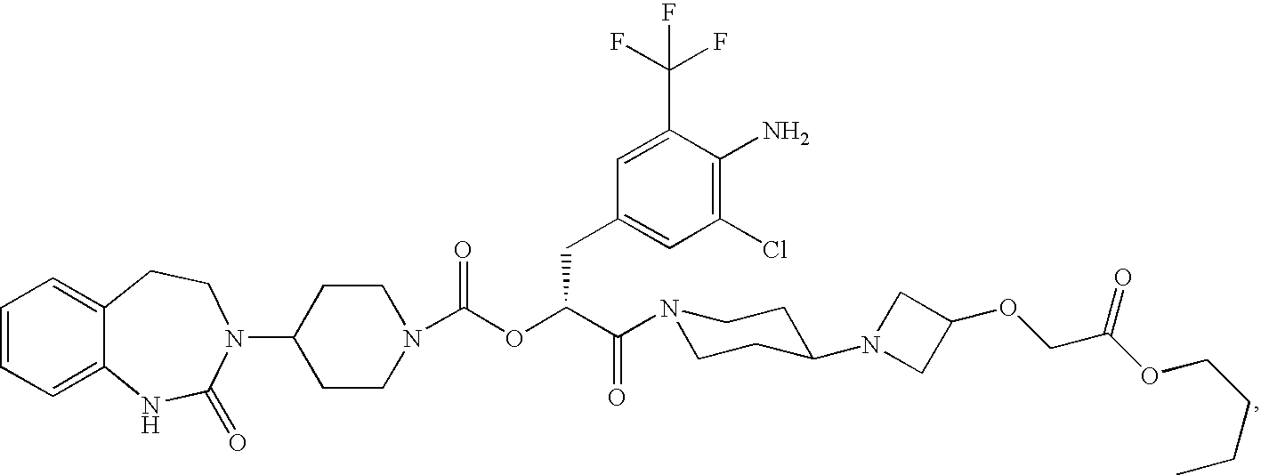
C1=CC=C2C(=C1)CCN(C1CCN(C(OC(C(=O)N3CCC(N4CC(OCC(OCCCC)=O)C4)CC3)CC3=CC(Cl)=C(N)C(C(F)(F)F)=C3)=O)CC1)C(=O)N2
